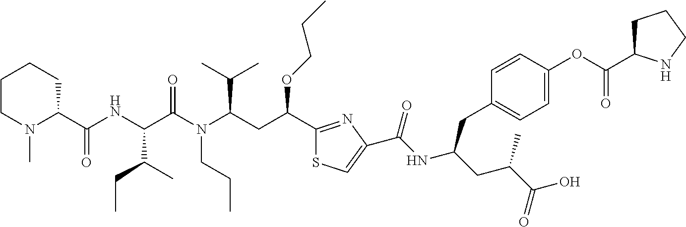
C1(C(CC(N(C(C(NC(C2CCCCN2C)=O)C(C)CC)=O)CCC)C(C)C)OCCC)=NC(C(NC(CC(C(O)=O)C)CC2=CC=C(OC(C3CCCN3)=O)C=C2)=O)=CS1
